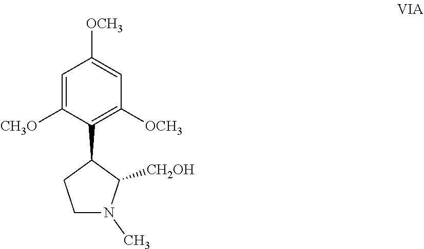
C1=C([CH3O])C(C2C([CH2OH])N(C)CC2)=C([OCH3])C=C1[OCH3]
